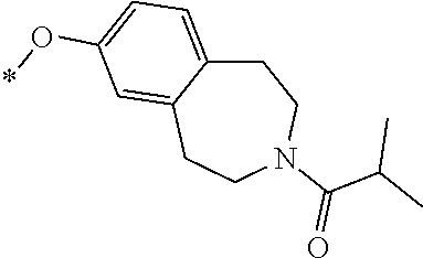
C1C2=CC=C(O*)C=C2CCN(C(C(C)C)=O)C1
